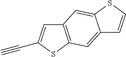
C12=C(SC(C#C)=C1)C=C1C(=C2)SC=C1
